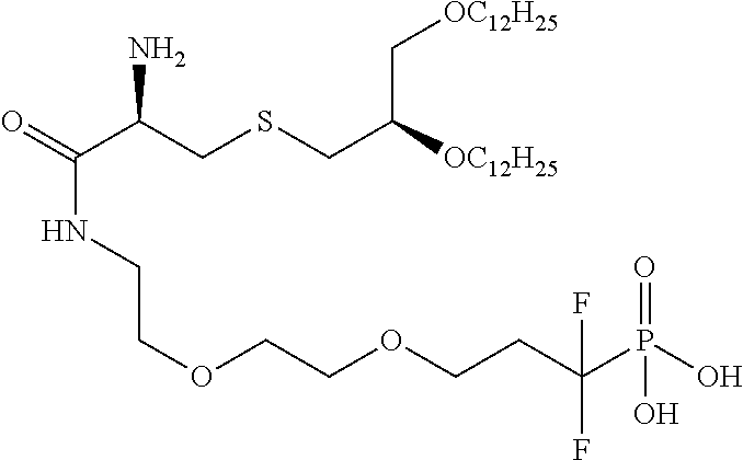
O=C(C(CSCC([OC12H25])C[OC12H25])N)NCCOCCOCCC(P(O)(=O)O)(F)F
